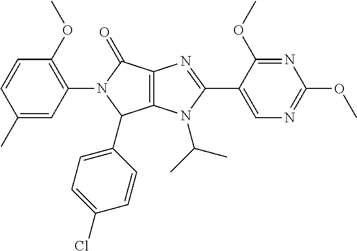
C1(C)=CC(N2C(C3=CC=C(Cl)C=C3)C3=C(C2=O)N=C(C2=CN=C(OC)N=C2OC)N3C(C)C)=C(OC)C=C1
